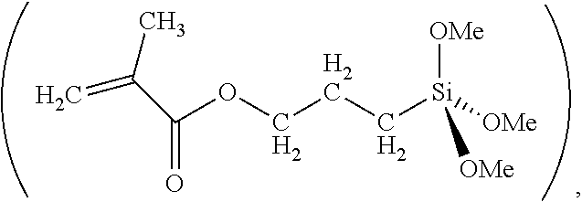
C=C(C(OCCC[Si]([OMe])([OMe])[OMe])=O)C
